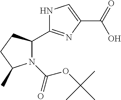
C1(C(O)=O)=CNC(C2CCC(C)N2C(OC(C)(C)C)=O)=N1
